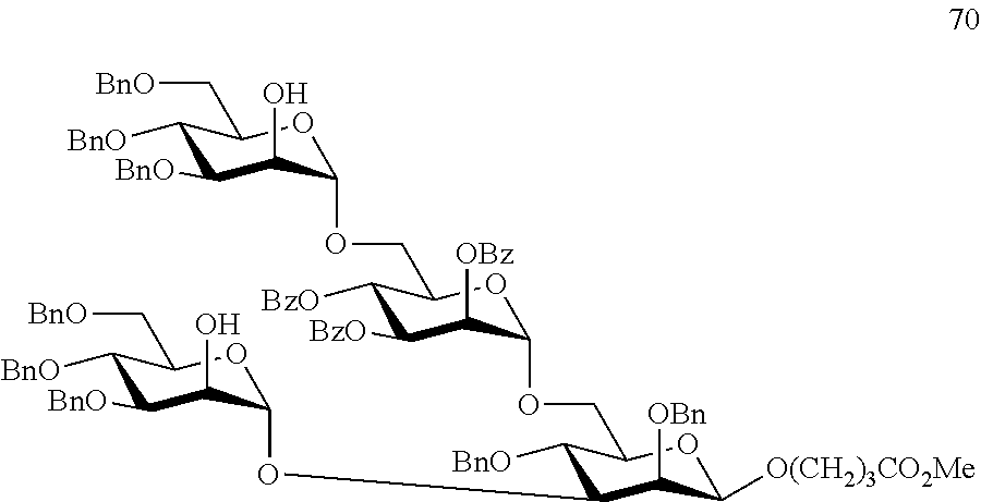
C1([BnO])C(OC2C(O)C([BnO])C([BnO])C(C[BnO])O2)C([OBn])C([O(CH2)3CO2Me])OC1COC1C([OBz])C([BzO])C([BzO])C(COC2C(O)C([BnO])C([BnO])C(C[BnO])O2)O1
